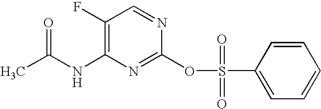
C1(F)=C(NC(C)=O)N=C(OS(=O)(=O)C2=CC=CC=C2)N=C1
